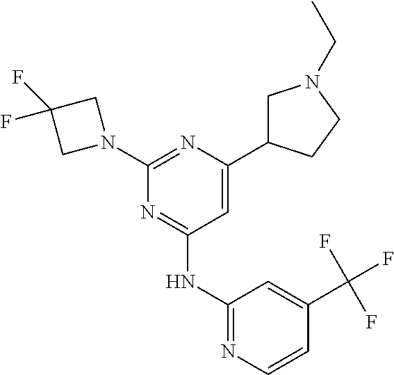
N1=C(NC2=NC=CC(C(F)(F)F)=C2)C=C(C2CN(CC)CC2)N=C1N1CC(F)(F)C1
